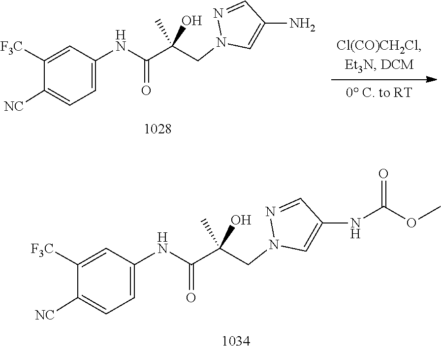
N1(CC(C(NC2=CC=C([NC])C([F3C])=C2)=O)(O)C)N=CC(N)=C1.N1(CC(C(NC2=CC=C([NC])C([F3C])=C2)=O)(O)C)N=CC(NC(OC)=O)=C1
